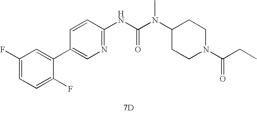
[7D].C1(C2=CC(F)=CC=C2F)=CN=C(NC(N(C2CCN(C(=O)CC)CC2)C)=O)C=C1
